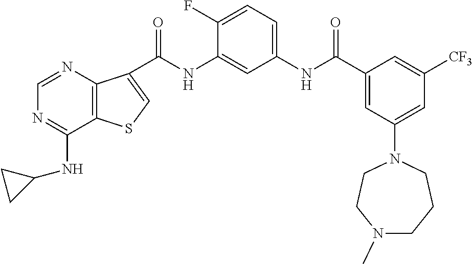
C(NC1=CC(NC(C2=CC(N3CCN(C)CCC3)=CC([CF3])=C2)=O)=CC=C1F)(=O)C1=CSC2=C1N=CN=C2NC1CC1
